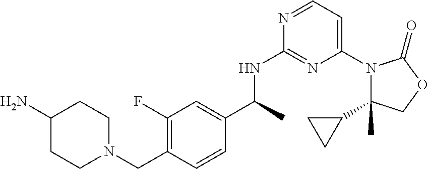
C1(C2CC2)(C)N(C2=CC=NC(NC(C3=CC(F)=C(CN4CCC(N)CC4)C=C3)C)=N2)C(=O)OC1
